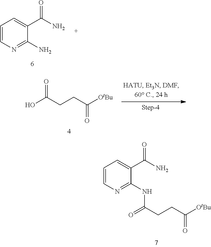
C1(NC(=O)CCC(=O)[OtBu])=NC=CC=C1C(=O)N.C1=CN=C(N)C(C(=O)N)=C1.OC(CCC([OtBu])=O)=O
